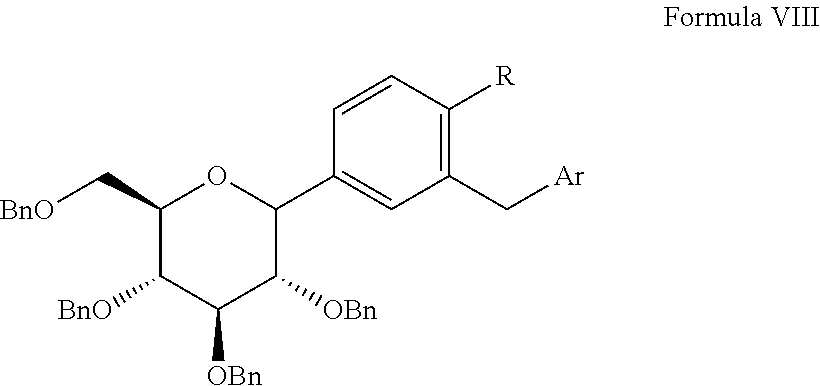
C1(C[BnO])C([BnO])C([OBn])C([OBn])C(C2=CC(C[Ar])=C([R])C=C2)O1
